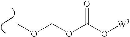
COCOC(O[W3])=O
